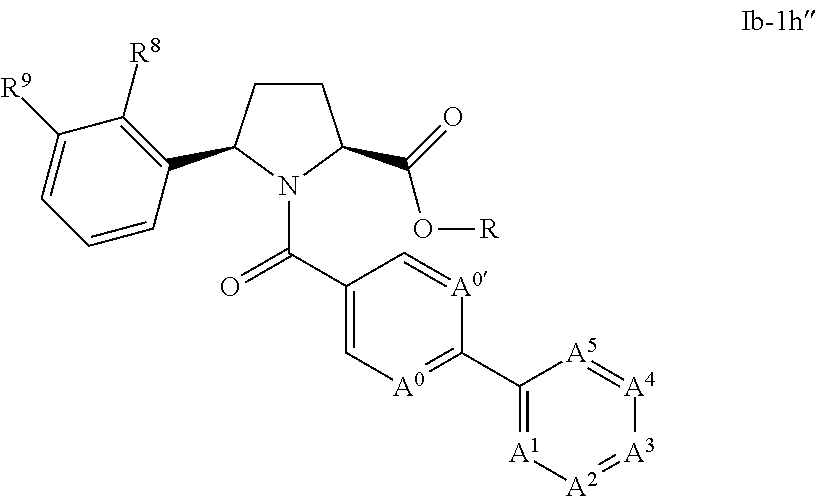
C1(C(=O)N2C(C3=C([R8])C([R9])=CC=C3)CCC2C(=O)O[R])=C[A0]=C(C2=[A1][A2]=[A3][A4]=[A5]2)[A0]=C1
